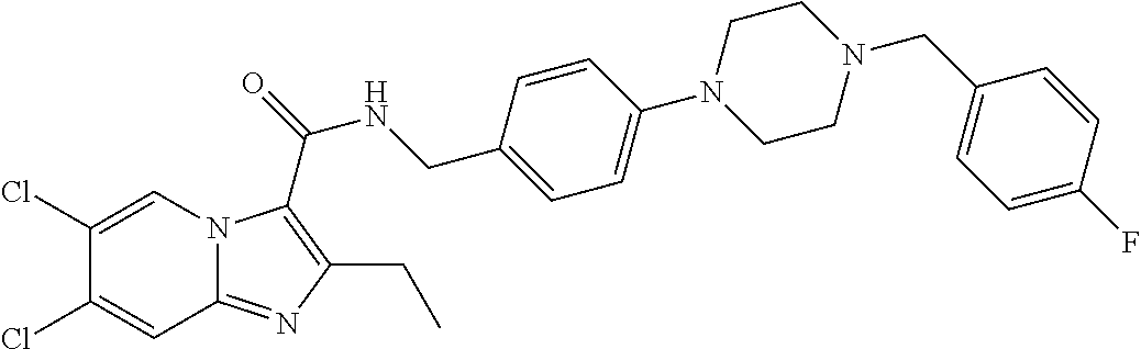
C1(Cl)=CN2C(=NC(CC)=C2C(=O)NCC2=CC=C(N3CCN(CC4=CC=C(F)C=C4)CC3)C=C2)C=C1Cl
